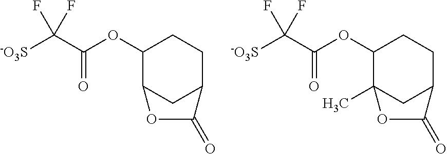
[-O3S]C(C(OC1C2CC(CC1)C(=O)O2)=O)(F)F.[-O3S]C(C(OC1C2(C)CC(CC1)C(=O)O2)=O)(F)F
